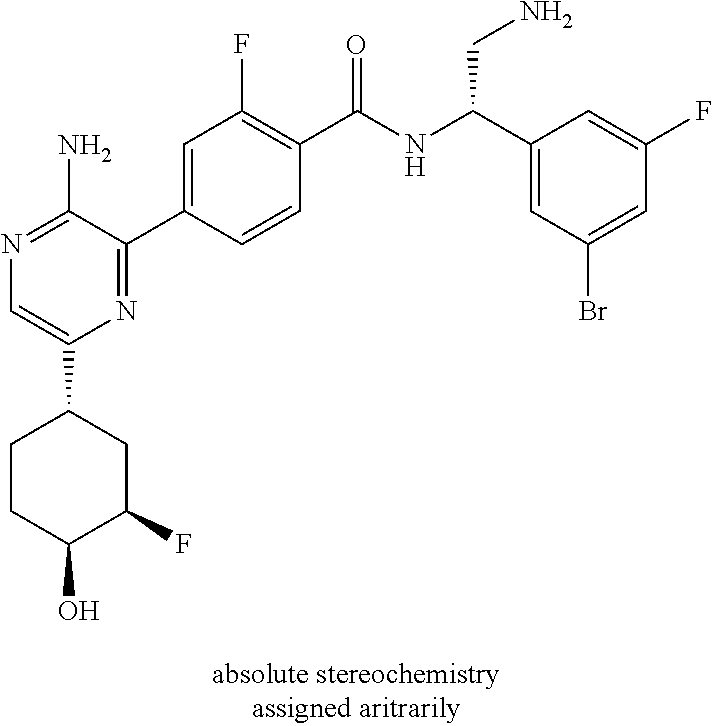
N1=C(N)C(C2=CC(F)=C(C(NC(C3=CC(Br)=CC(F)=C3)CN)=O)C=C2)=NC(C2CCC(O)C(F)C2)=C1
